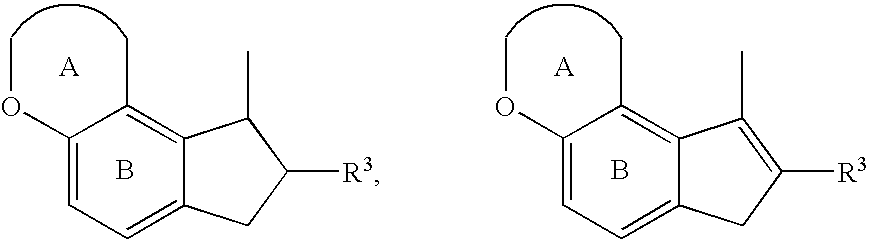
B.C12=C(C)C(OC)=CC=C1CC([R3])C2C.B.C12=C(C)C(OC)=CC=C1CC([R3])=C2C
